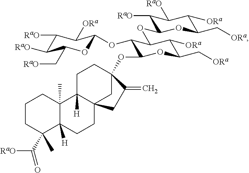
C1CC(C)(C([RaO])=O)C2([H])C(C)(C1)C1([H])C3(CC2)CC(OC2C(OC4OC(C[RaO])C([RaO])C([RaO])C4[ORa])C(OC4C([RaO])C([RaO])C([ORa])C(C[ORa])O4)C([ORa])C(C[ORa])O2)(CC1)C(=C)C3
